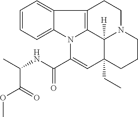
C1=CC=C2C(=C1)C1=C3N2C(C(NC(C)C(=O)OC)=O)=CC2(CC)C3([H])N(CC1)CCC2
